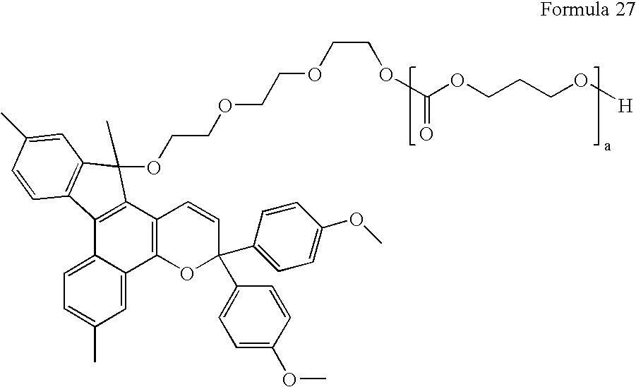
O(CCCO[H])C(OCCOCCOCCOC1(C)C2=C(C3=CC=C(C)C=C3C3=C2C=CC(C2=CC=C(OC)C=C2)(C2=CC=C(OC)C=C2)O3)C2=C1C=C(C)C=C2)=O
